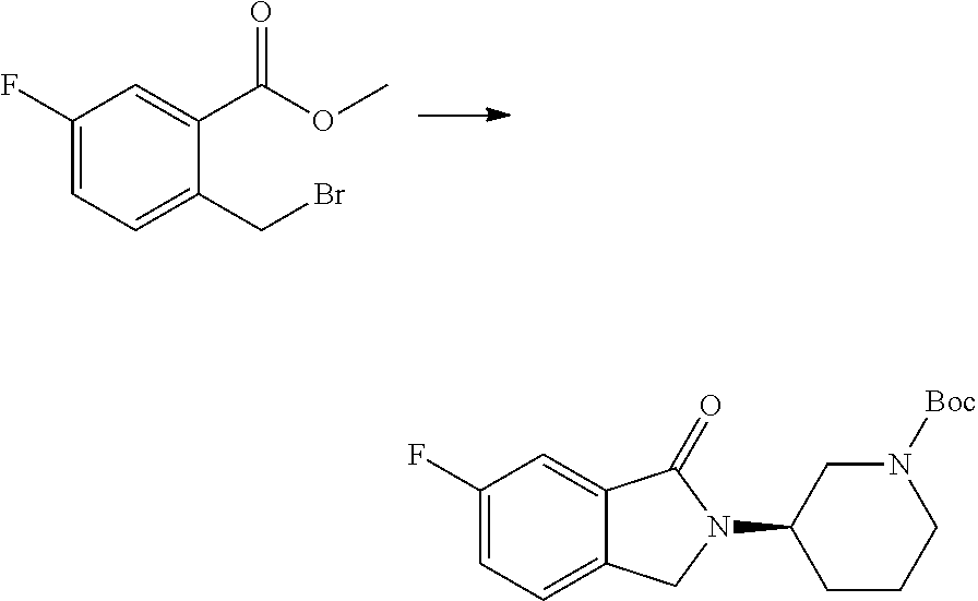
C1(F)=CC=C(CBr)C(C(OC)=O)=C1.C1(F)=CC=C2C(=C1)C(=O)N(C1CCCN([Boc])C1)C2
